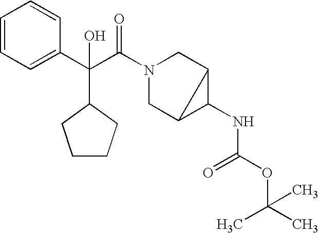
C1=CC=C(C(C(N2CC3C(NC(OC(C)(C)C)=O)C3C2)=O)(C2CCCC2)O)C=C1
